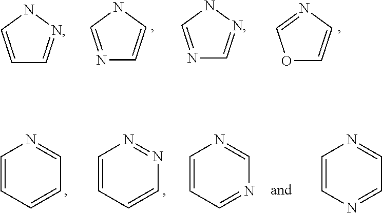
C1=CNN=C1.N1=CNC=C1.N1=CNN=C1.O1C=CN=C1.C1=CC=CC=N1.C1=CC=CN=N1.C1=CC=NC=N1.C1=CN=CC=N1
